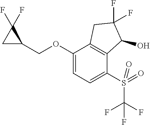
C1(OCC2C(F)(F)C2)=CC=C(S(=O)(C(F)(F)F)=O)C2=C1CC(F)(F)C2O
